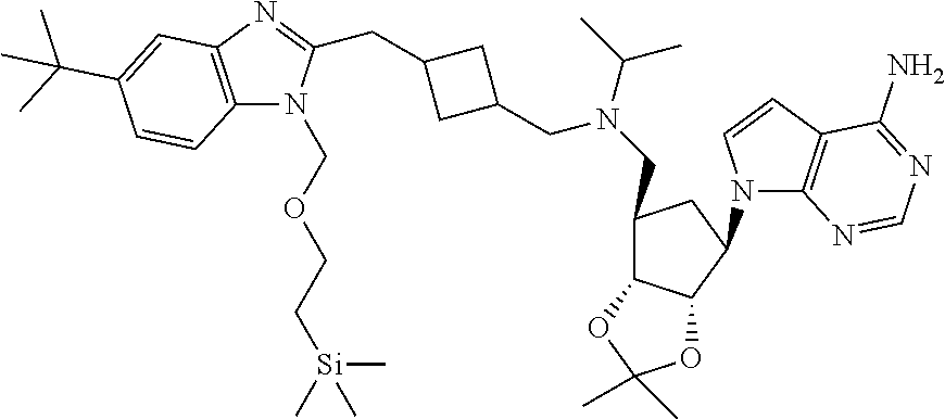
C12=C(N=C(CC3CC(CN(CC4C5C(C(N6C7=C(C=C6)C(N)=NC=N7)C4)OC(C)(C)O5)C(C)C)C3)N1COCC[Si](C)(C)C)C=C(C(C)(C)C)C=C2
